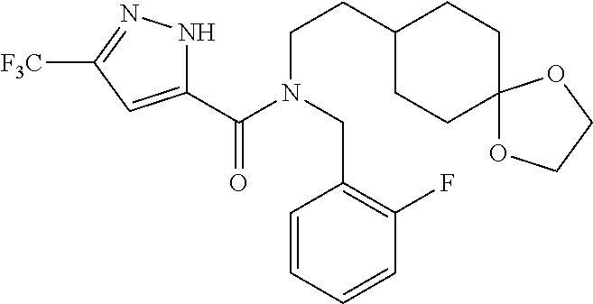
C1(C(N(CC2=C(F)C=CC=C2)CCC2CCC3(CC2)OCCO3)=O)=CC([F3C])=NN1
